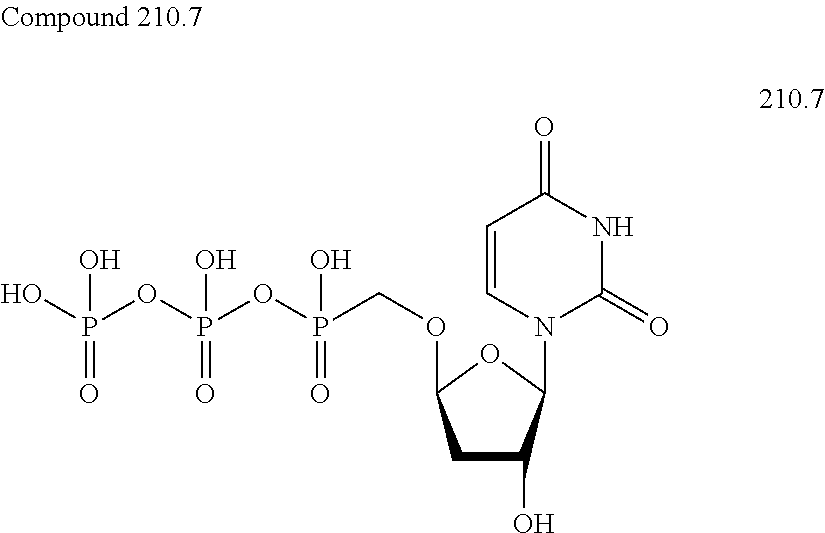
C1C(O)C(N2C(=O)NC(=O)C=C2)OC1OCP(OP(OP(O)(O)=O)(O)=O)(O)=O
